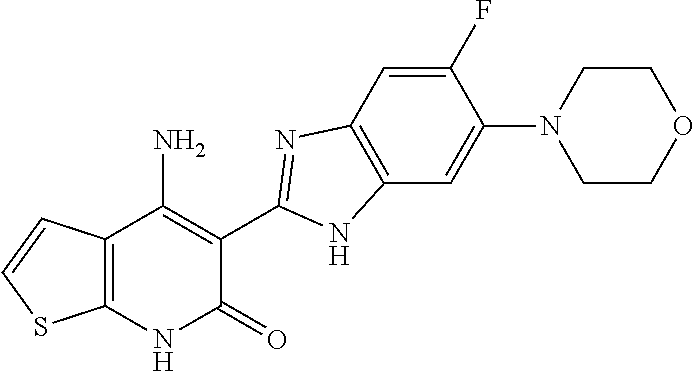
C1(F)=CC2=C(C=C1N1CCOCC1)NC(C1=C(N)C3=C(NC1=O)SC=C3)=N2
